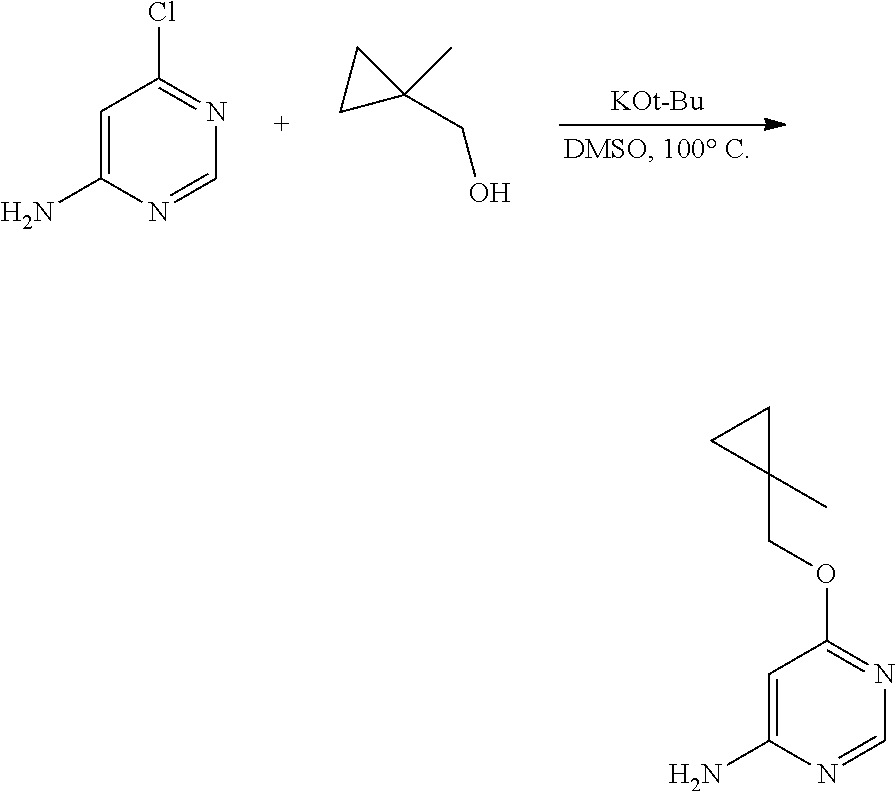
[KOt-Bu].C1=C(N)N=CN=C1Cl.C1C(C)(CO)C1.C1=C(N)N=CN=C1OCC1(C)CC1
